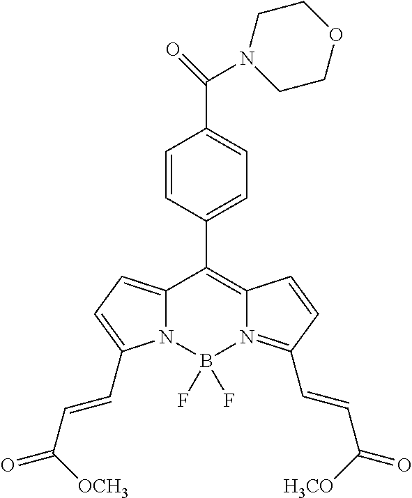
C1=CC(C2=C3N(=C(C=CC(=O)[H3CO])C=C3)B(F)(F)N3C2=CC=C3C=CC(=O)[OCH3])=CC=C1C(N1CCOCC1)=O
